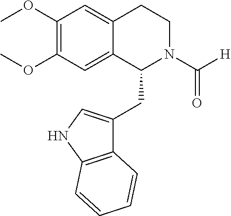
COC1=C(OC)C=C2C(=C1)C(CC1=CNC3=C1C=CC=C3)N(C([H])=O)CC2
